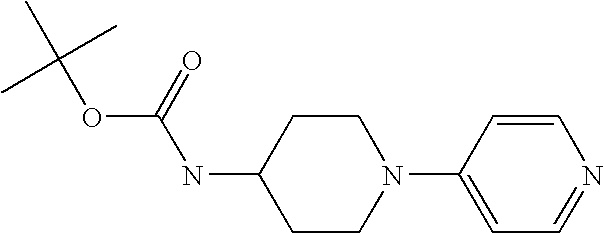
C1C(NC(OC(C)(C)C)=O)CCN(C2=CC=NC=C2)C1
